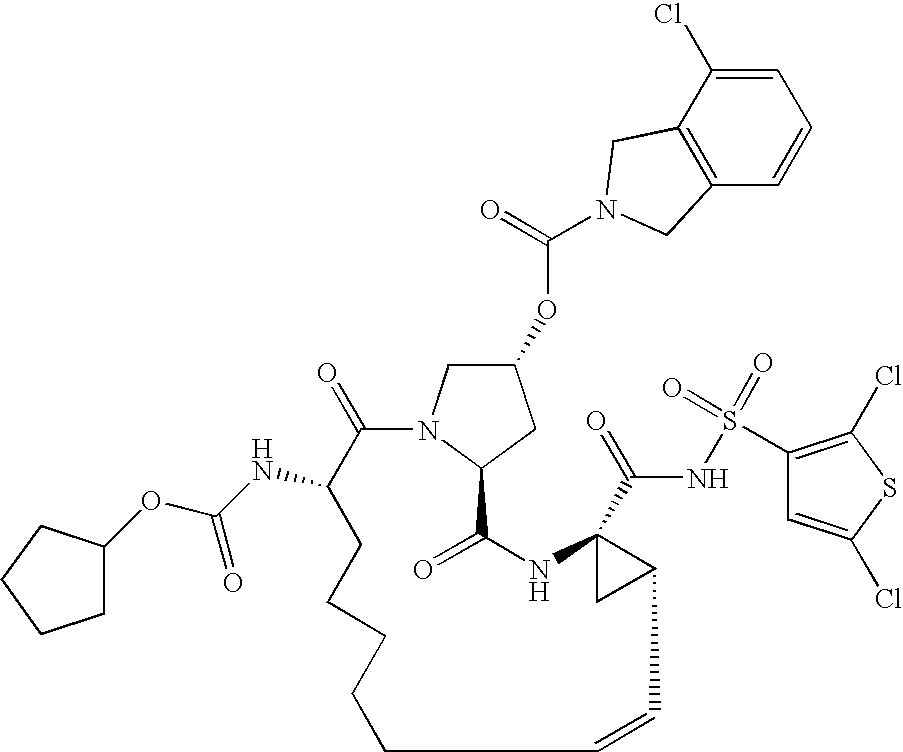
O(C1CN2C(C1)C(=O)NC1(C(=O)NS(=O)(C3=C(Cl)SC(Cl)=C3)=O)CC1C=CCCCCCC(NC(OC1CCCC1)=O)C2=O)C(=O)N1CC2=C(C=CC=C2Cl)C1
